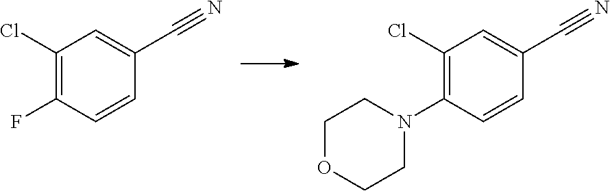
C1(Cl)=C(F)C=CC(C#N)=C1.C1(Cl)=C(N2CCOCC2)C=CC(C#N)=C1
